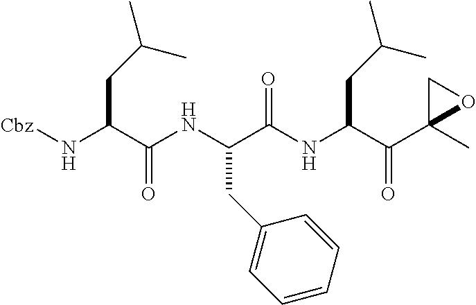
[Cbz]NC(C(NC(C(NC(C(C1(C)OC1)=O)CC(C)C)=O)CC1=CC=CC=C1)=O)CC(C)C
